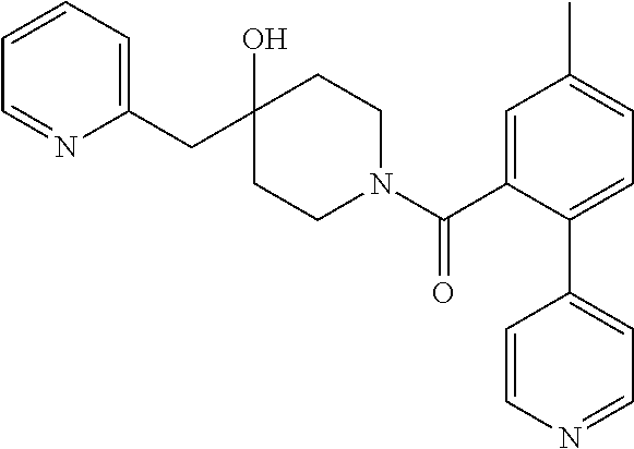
C1(CC2(O)CCN(C(C3=CC(C)=CC=C3C3=CC=NC=C3)=O)CC2)=CC=CC=N1
